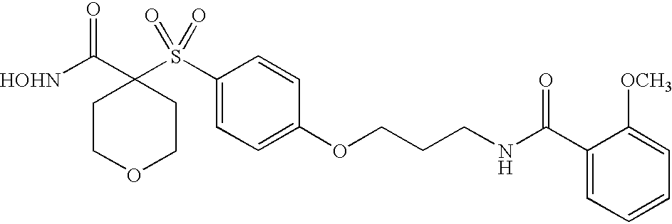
[HOHN]C(C1(S(C2=CC=C(OCCCNC(C3=CC=CC=C3[OCH3])=O)C=C2)(=O)=O)CCOCC1)=O
